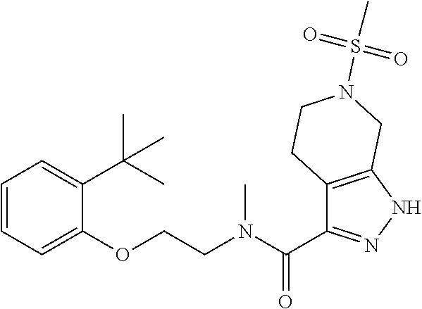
C1=CC=C(OCCN(C(=O)C2=NNC3=C2CCN(S(=O)(=O)C)C3)C)C(C(C)(C)C)=C1
